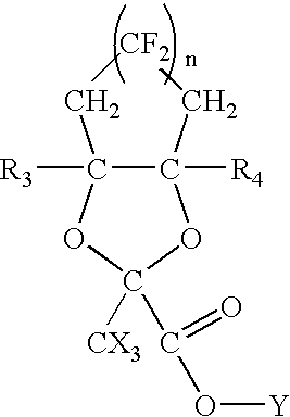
C12([R4])C([R3])(OC([CX3])(C(=O)O[Y])O1)C[CF2]C2
